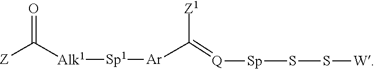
C([Z])(=O)[Alk1][Sp1][Ar]C([Z1])=[Q][Sp]SS[W]
